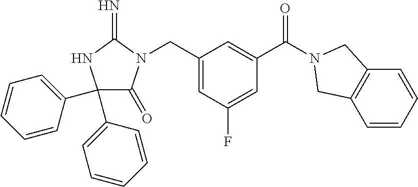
C1(C2=CC=CC=C2)(C2=CC=CC=C2)C(=O)N(CC2=CC(F)=CC(C(=O)N3CC4=C(C=CC=C4)C3)=C2)C(=N)N1
